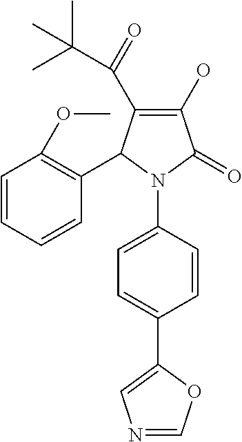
C1(O)=C(C(C(C)(C)C)=O)C(C2=C(OC)C=CC=C2)N(C2=CC=C(C3=CN=CO3)C=C2)C1=O
